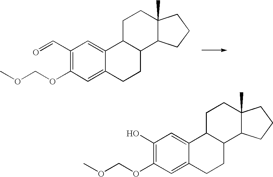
C12C(CCC3=CC(OCOC)=C(O)C=C13)C1C(C)(CC2)CCC1.C12C(CCC3=CC(OCOC)=C(C=O)C=C13)C1C(C)(CC2)CCC1
